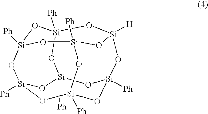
[Ph][Si]12O[Si]3([Ph])O[Si]4([H])O[Si]5([Ph])O[Si]([Ph])(O[Si]([Ph])(O1)O[Si]([Ph])(O5)O3)O[Si]([Ph])(O2)O4
